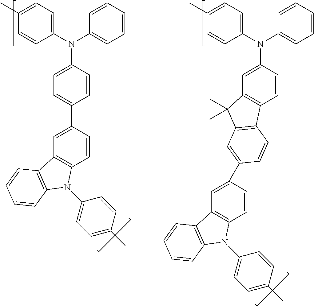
C1=C(N(C2=CC=CC=C2)C2=CC=C(C)C=C2)C=CC(C2=CC3=C(C=C2)N(C2=CC=C(C)C=C2)C2=C3C=CC=C2)=C1.C1=C(N(C2=CC=CC=C2)C2=CC=C(C)C=C2)C=CC2=C1C(C)(C)C1=C2C=CC(C2=CC3=C(C=C2)N(C2=CC=C(C)C=C2)C2=C3C=CC=C2)=C1
